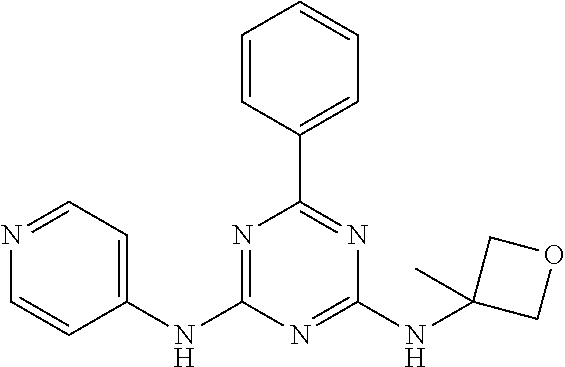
C1(NC2=NC(C3=CC=CC=C3)=NC(NC3(C)COC3)=N2)=CC=NC=C1
